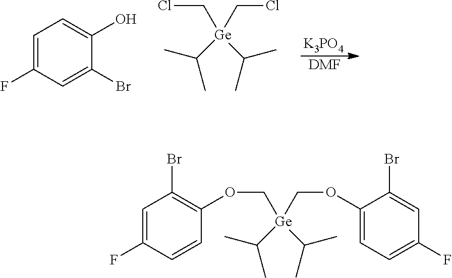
[K3PO4].[DMF].[Ge](C(C)C)(C(C)C)(CCl)CCl.C1=C(F)C=C(Br)C(O)=C1.[Ge](C(C)C)(C(C)C)(COC1=CC=C(F)C=C1Br)COC1=C(Br)C=C(F)C=C1
